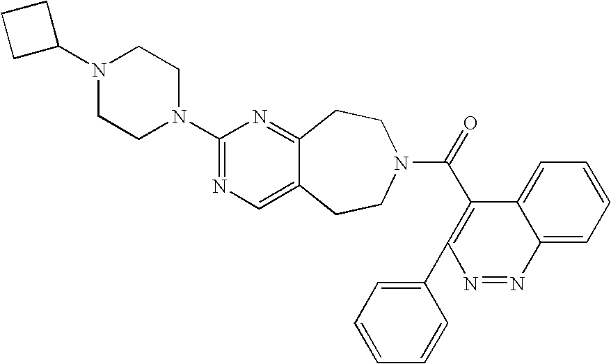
C1(N2CCN(C3=NC=C4C(=N3)CCN(C(=O)C3=C(C5=CC=CC=C5)N=NC5=CC=CC=C35)CC4)CC2)CCC1
